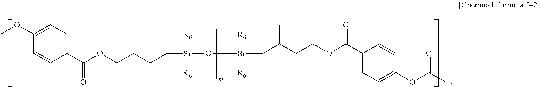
C1(OC)=CC=C(C(=O)OCCC(C)C[Si](O[Si](CC(CCOC(C2=CC=C(OC(C)=O)C=C2)=O)C)([R6])[R6])([R6])[R6])C=C1
